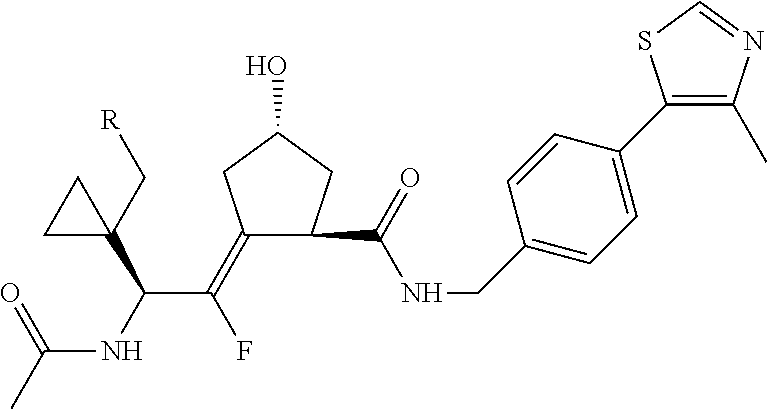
C1(=C(C(NC(C)=O)C2(C[R])CC2)F)CC(O)CC1C(NCC1=CC=C(C2=C(C)N=CS2)C=C1)=O
